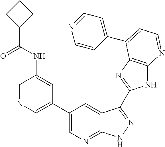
C1=NC=C(C2=CN=C3C(=C2)C(C2=NC4=C(N2)N=CC=C4C2=CC=NC=C2)=NN3)C=C1NC(=O)C1CCC1
